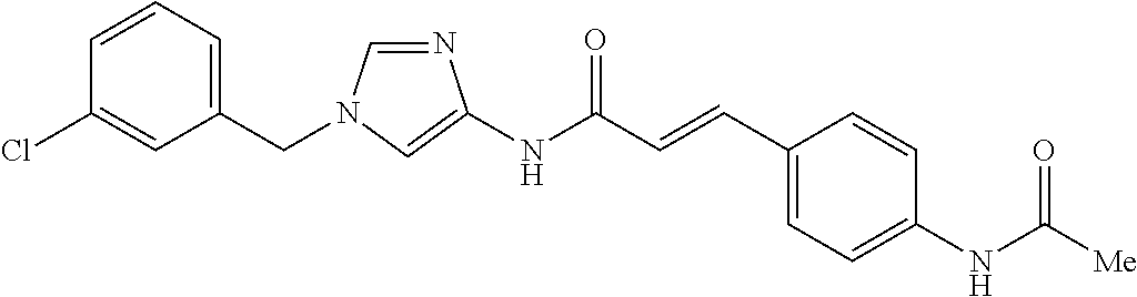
C1=NC(NC(C=CC2=CC=C(NC([Me])=O)C=C2)=O)=CN1CC1=CC=CC(Cl)=C1
